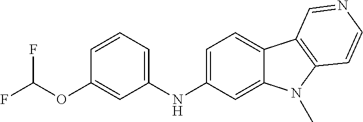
N(C1=CC=C2C(=C1)N(C)C1=C2C=NC=C1)C1=CC=CC(OC(F)F)=C1
